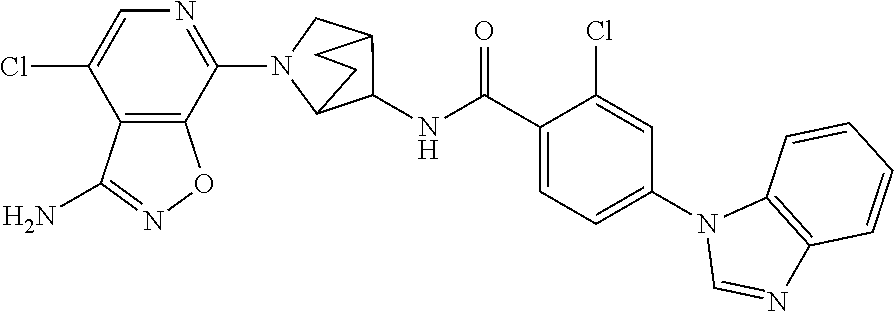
C1(N2C3C(NC(C4=CC=C(N5C=NC6=C5C=CC=C6)C=C4Cl)=O)C(C2)CC3)=NC=C(Cl)C2=C1ON=C2N
